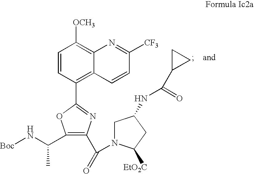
C1=CC(C2=NC(C(=O)N3CC(NC(=O)C4CC4)CC3[EtO2C])=C(C(N[Boc])C)O2)=C2C(=C1[OCH3])N=C([CF3])C=C2
